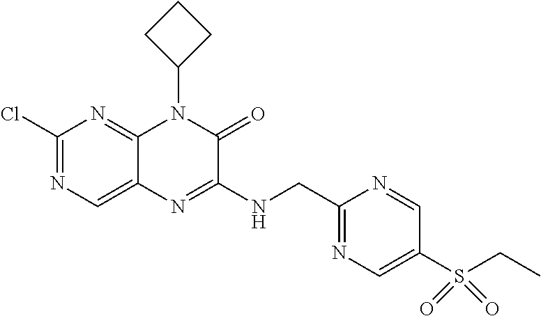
C1(Cl)=NC=C2C(=N1)N(C1CCC1)C(=O)C(NCC1=NC=C(S(CC)(=O)=O)C=N1)=N2
